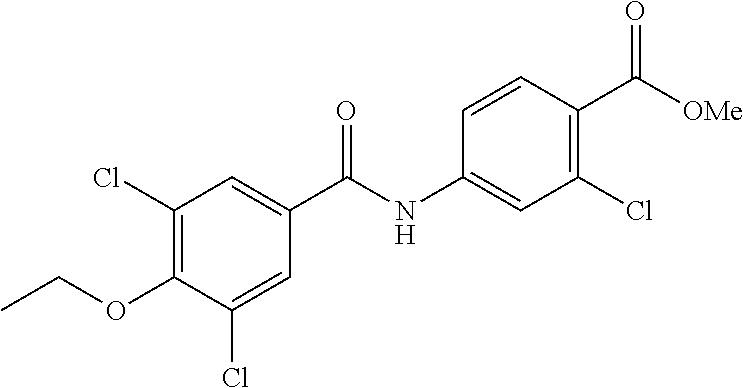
C1(Cl)=C(OCC)C(Cl)=CC(C(NC2=CC(Cl)=C(C([OMe])=O)C=C2)=O)=C1
